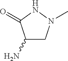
C1(N)CN(C)NC1=O
